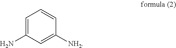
C1=C(N)C=C([NH2])C=C1
